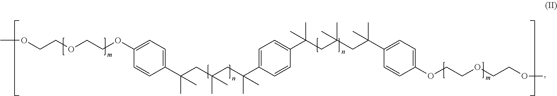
COCCOCCOC1=CC=C(C(CC(CC(C2=CC=C(C(CC(CC(C)(C)C3=CC=C(OCCOCCOC)C=C3)(C)C)(C)C)C=C2)(C)C)(C)C)(C)C)C=C1
